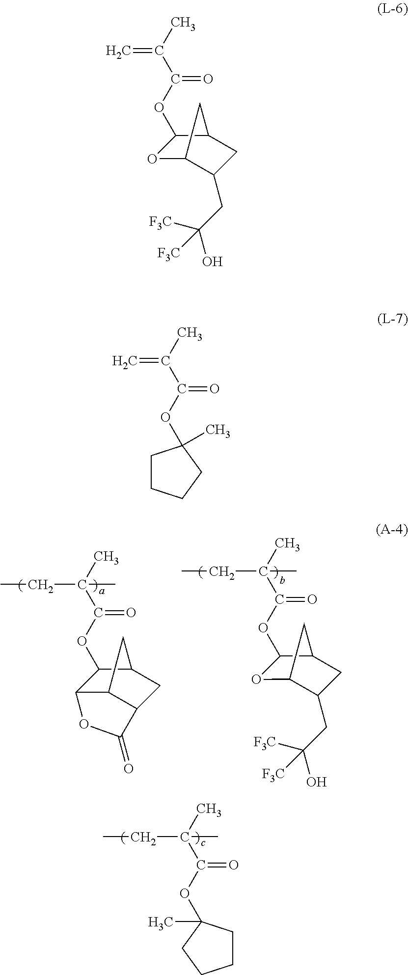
C12CC3CC1C(=O)OC2C3OC(C(C)(CC)C)=O.O1C2C(CC(O)([F3C])[F3C])CC(C1OC(C(C)(CC)C)=O)C2.CC1(OC(C(C)(CC)C)=O)CCCC1.O1C2C(CC(O)([F3C])[F3C])CC(C1OC(C(C)=C)=O)C2.CC1(OC(C(C)=C)=O)CCCC1
